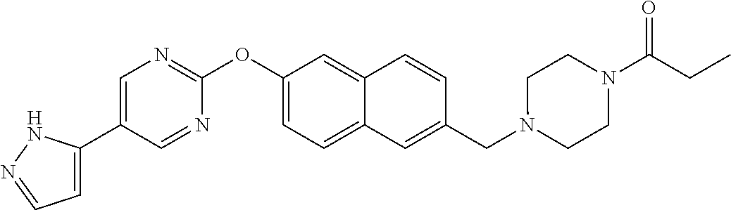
C1=C(C2=CN=C(OC3=CC=C4C(=C3)C=CC(CN3CCN(C(CC)=O)CC3)=C4)N=C2)NN=C1
